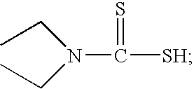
C(N(CC)C([SH])=S)C
